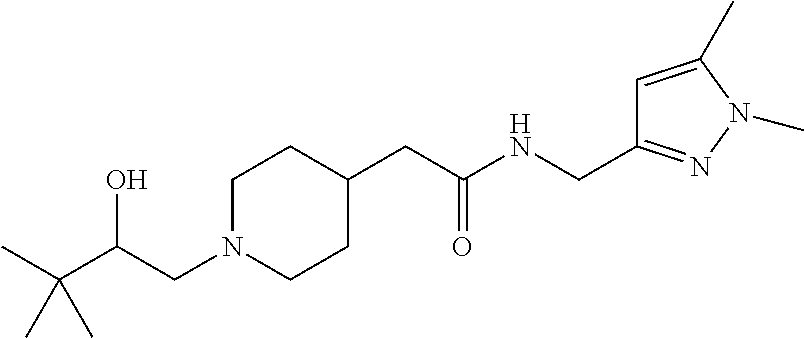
C(C(CN1CCC(CC(NCC2=NN(C)C(C)=C2)=O)CC1)O)(C)(C)C
